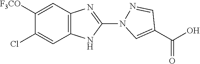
C12=C(C=C([F3CO])C(Cl)=C1)N=C(N1N=CC(C(O)=O)=C1)N2
